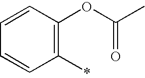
C1=CC(OC(C)=O)=C(*)C=C1
